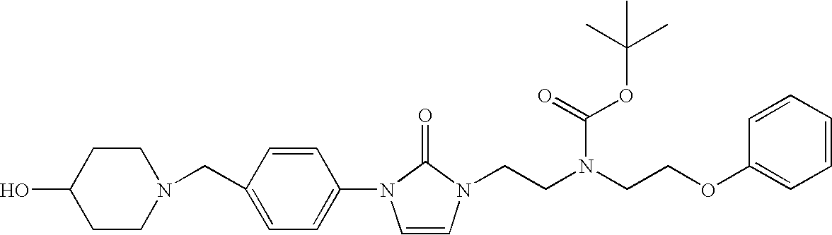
C1(N2C=CN(CCN(CCOC3=CC=CC=C3)C(=O)OC(C)(C)C)C2=O)=CC=C(CN2CCC(O)CC2)C=C1
